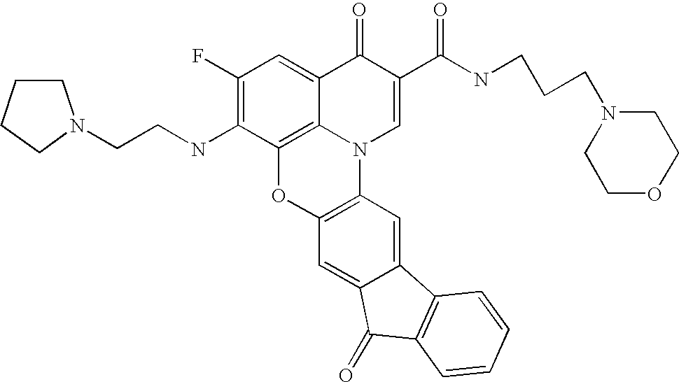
C1(F)=C(NCCN2CCCC2)C2=C3C(=C1)C(=O)C(C(=O)NCCCN1CCOCC1)=CN3C1=C(O2)C=C2C(=C1)C1=C(C2=O)C=CC=C1
